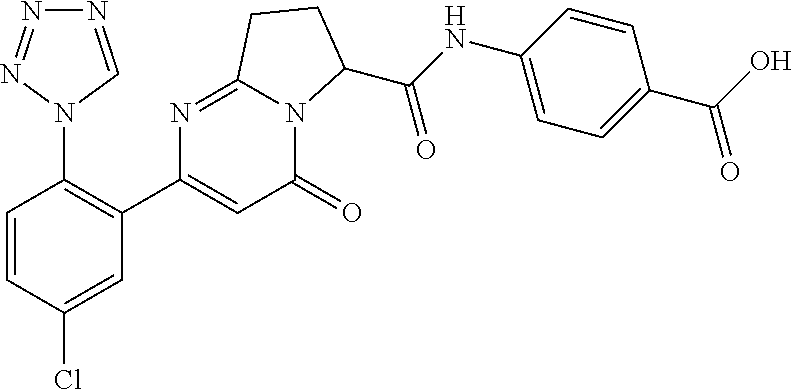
C1=CC(Cl)=CC(C2=CC(=O)N3C(=N2)CCC3C(=O)NC2=CC=C(C(=O)O)C=C2)=C1N1C=NN=N1
